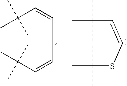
C(C=CC=CC(C)(C)C)(C)(C)C.C(C(C)(C)C)=CSC(C)(C)C
